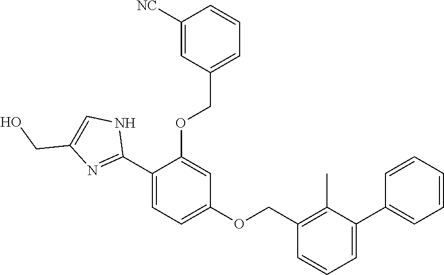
C1=CC=CC=C1C1=CC=CC(COC2=CC=C(C3=NC(CO)=CN3)C(OCC3=CC=CC([NC])=C3)=C2)=C1C
